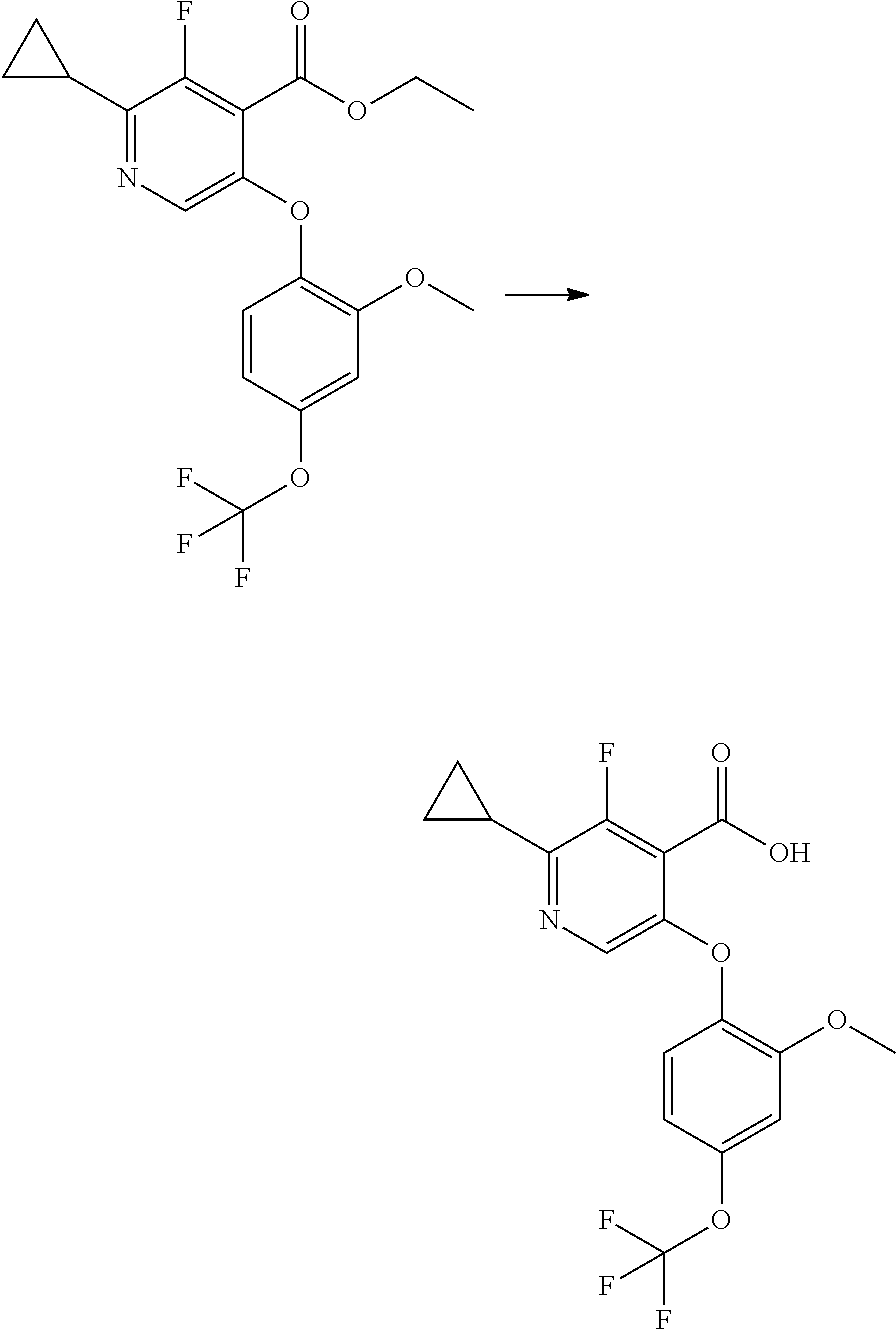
C1=CC(OC(F)(F)F)=CC(OC)=C1OC1=CN=C(C2CC2)C(F)=C1C(OCC)=O.C1=CC(OC(F)(F)F)=CC(OC)=C1OC1=CN=C(C2CC2)C(F)=C1C(O)=O
